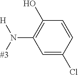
C1(N([#3])[H])=C(O)C=CC(Cl)=C1
